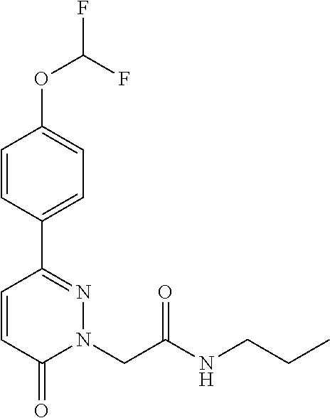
C1=CC(C2=NN(CC(NCCC)=O)C(=O)C=C2)=CC=C1OC(F)F
